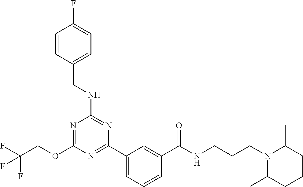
O(C1=NC(NCC2=CC=C(F)C=C2)=NC(C2=CC=CC(C(NCCCN3C(C)CCCC3C)=O)=C2)=N1)CC(F)(F)F
